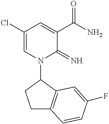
C1(Cl)=CN(C2CCC3=C2C=C(F)C=C3)C(=N)C(C(N)=O)=C1
